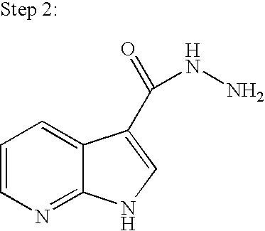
C1=CN=C2C(=C1)C(C(=O)NN)=CN2
